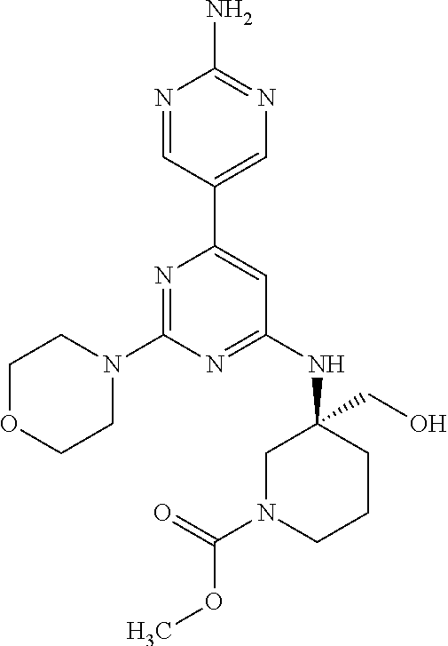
N1=CC(C2=CC(NC3(CO)CN(C(=O)OC)CCC3)=NC(N3CCOCC3)=N2)=CN=C1N
